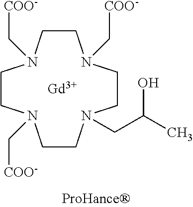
C1CN(C[COO-])CCN(C[COO-])CCN(CC(O)C)CCN1C[COO-].[Gd]
